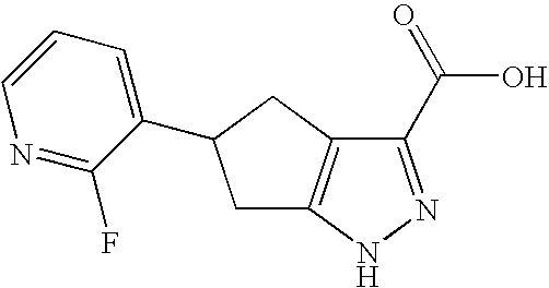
C1(C(=O)O)=NNC2=C1CC(C1=CC=CN=C1F)C2
